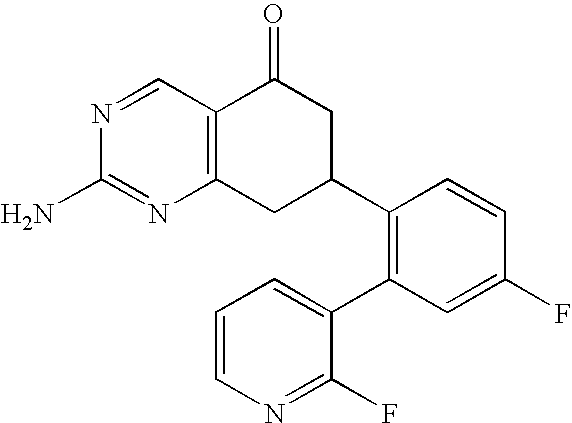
C12=C(CC(C3=C(C4=CC=CN=C4F)C=C(F)C=C3)CC1=O)N=C(N)N=C2
